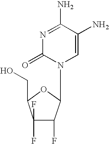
N1=C(N)C(N)=CN(C2C(F)C(F)(F)C(CO)O2)C1=O
